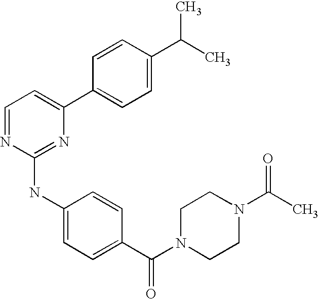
C1(C2=CC=C(C(C)C)C=C2)=CC=NC(NC2=CC=C(C(N3CCN(C(C)=O)CC3)=O)C=C2)=N1
